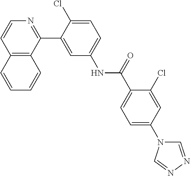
C12=C(C(C3=CC(NC(C4=CC=C(N5C=NN=C5)C=C4Cl)=O)=CC=C3Cl)=NC=C1)C=CC=C2
